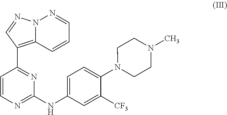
N12C(=C(C3=NC(NC4=CC=C(N5CCN(C)CC5)C([CF3])=C4)=NC=C3)C=N1)C=CC=N2
